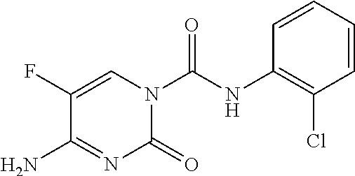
C1=CC(Cl)=C(NC(N2C(=O)N=C(N)C(F)=C2)=O)C=C1
